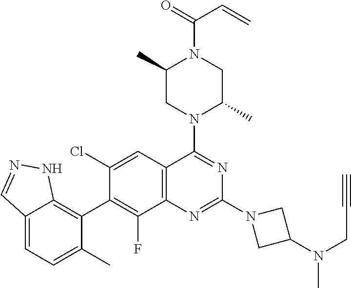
C12=CC=C(C)C(C3=C(F)C4=C(C=C3Cl)C(N3C(C)CN(C(=O)C=C)C(C)C3)=NC(N3CC(N(CC#C)C)C3)=N4)=C1NN=C2
